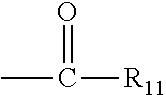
O=C(C)[R11]
